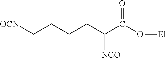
[OCN]CCCCC(C(O[El])=O)[NCO]
